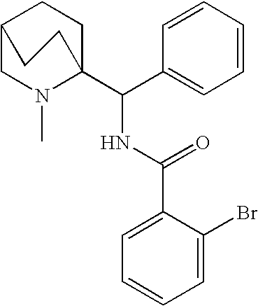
C1=CC(C(C23CCC(CN2C)CC3)NC(C2=CC=CC=C2Br)=O)=CC=C1
